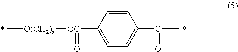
C[O(CH2)x][OC](C1=CC=C(C(=O)C)C=C1)=O
